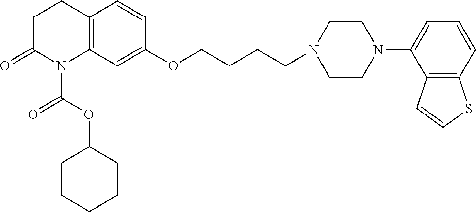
C1C(=O)N(C(OC2CCCCC2)=O)C2=C(C1)C=CC(OCCCCN1CCN(C3=CC=CC4=C3C=CS4)CC1)=C2
